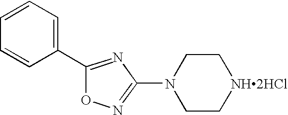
C1CN(C2=NOC(C3=CC=CC=C3)=N2)CC[NH2HCl]1
